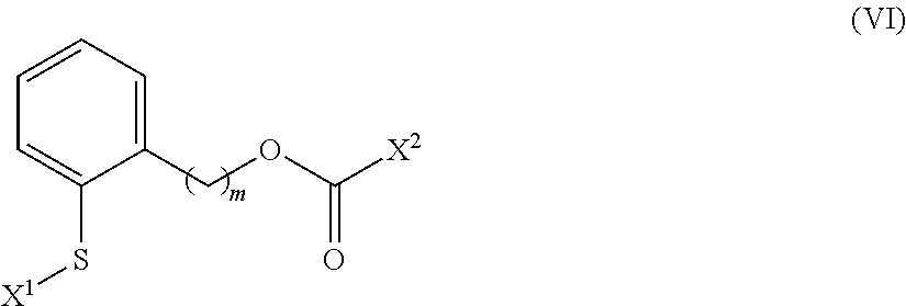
C1(COC([X2])=O)=CC=CC=C1S[X1]
